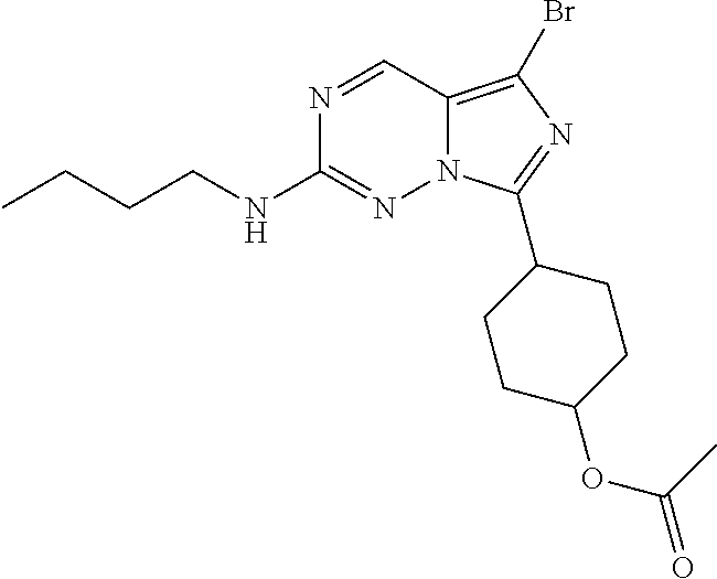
N1=CC2=C(Br)N=C(C3CCC(OC(=O)C)CC3)N2N=C1NCCCC
